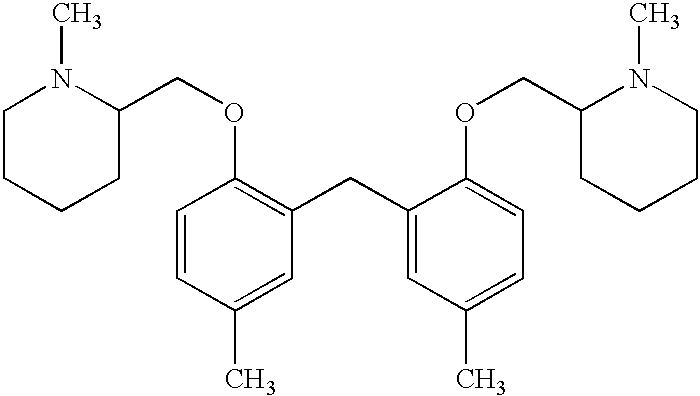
C1=CC(C)=CC(CC2=CC(C)=CC=C2OCC2CCCCN2C)=C1OCC1N(C)CCCC1
